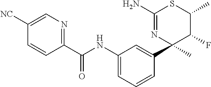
C1(C(NC2=CC=CC(C3(C)C(F)C(C)SC(N)=N3)=C2)=O)=NC=C([NC])C=C1
